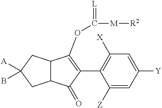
C12C(C(=O)C(C3=C([X])C=C([Y])C=C3[Z])=C1OC([M][R2])=[L])CC([A])(B)C2
